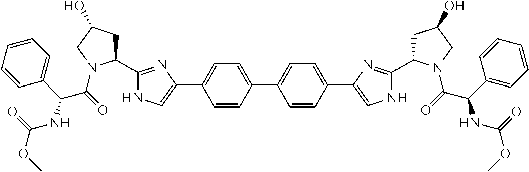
C1=CC(C2=CC=C(C3=CNC(C4CC(O)CN4C(=O)C(C4=CC=CC=C4)NC(OC)=O)=N3)C=C2)=CC=C1C1=CNC(C2CC(O)CN2C(=O)C(C2=CC=CC=C2)NC(OC)=O)=N1
